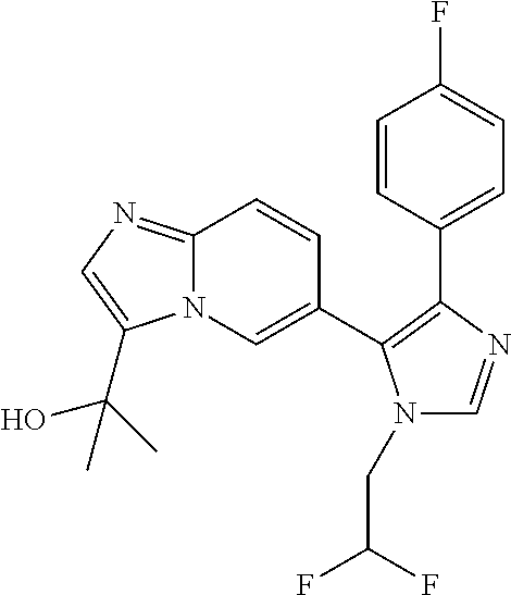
C12=NC=C(C(C)(O)C)N1C=C(C1=C(C3=CC=C(F)C=C3)N=CN1CC(F)F)C=C2
